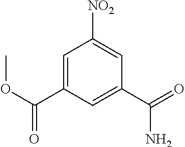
C1=C(C(OC)=O)C=C(C(=O)N)C=C1[NO2]
